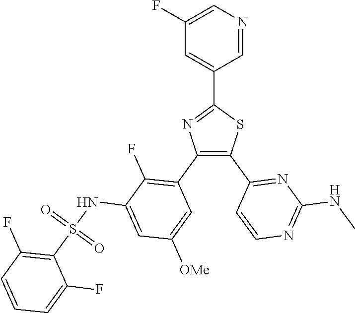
C1=NC=C(F)C=C1C1=NC(C2=C(F)C(NS(C3=C(F)C=CC=C3F)(=O)=O)=CC([OMe])=C2)=C(C2=NC(NC)=NC=C2)S1
